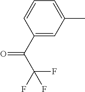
C1(C)=CC=CC(C(=O)C(F)(F)F)=C1
